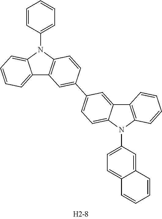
C1=CC(N2C3=CC=CC=C3C3=C2C=CC(C2=CC=C4N(C5=CC=C6C(=C5)C=CC=C6)C5=C(C4=C2)C=CC=C5)=C3)=CC=C1
